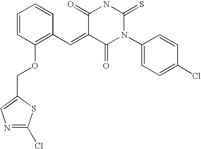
C1=CC(OCC2=CN=C(Cl)S2)=C(C=C2C(=O)N(C3=CC=C(Cl)C=C3)C(=S)NC2=O)C=C1
